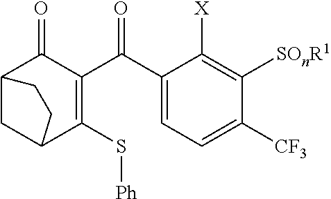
C12CC(C(S[Ph])=C(C(C3=CC=C([CF3])C([SOnR1])=C3[X])=O)C1=O)CC2
